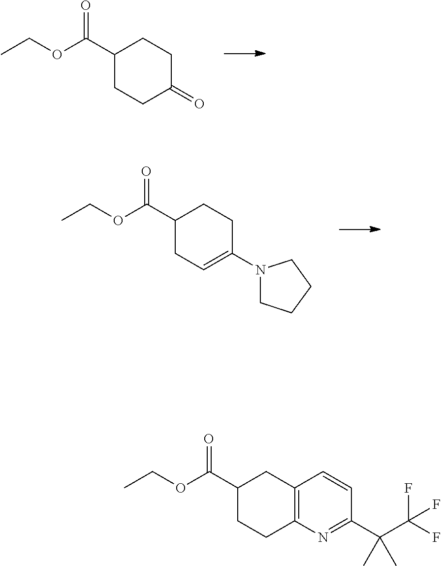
CCOC(C1CCC(=O)CC1)=O.CCOC(C1CC=C(N2CCCC2)CC1)=O.CCOC(C1CCC2=C(C1)C=CC(C(C(F)(F)F)(C)C)=N2)=O
